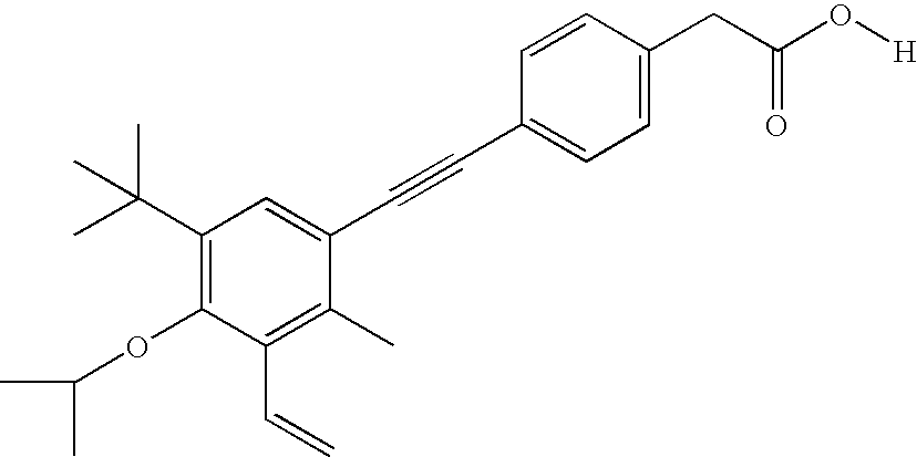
C1=C(CC(O[H])=O)C=CC(C#CC2=CC(C(C)(C)C)=C(OC(C)C)C(C=C)=C2C)=C1
